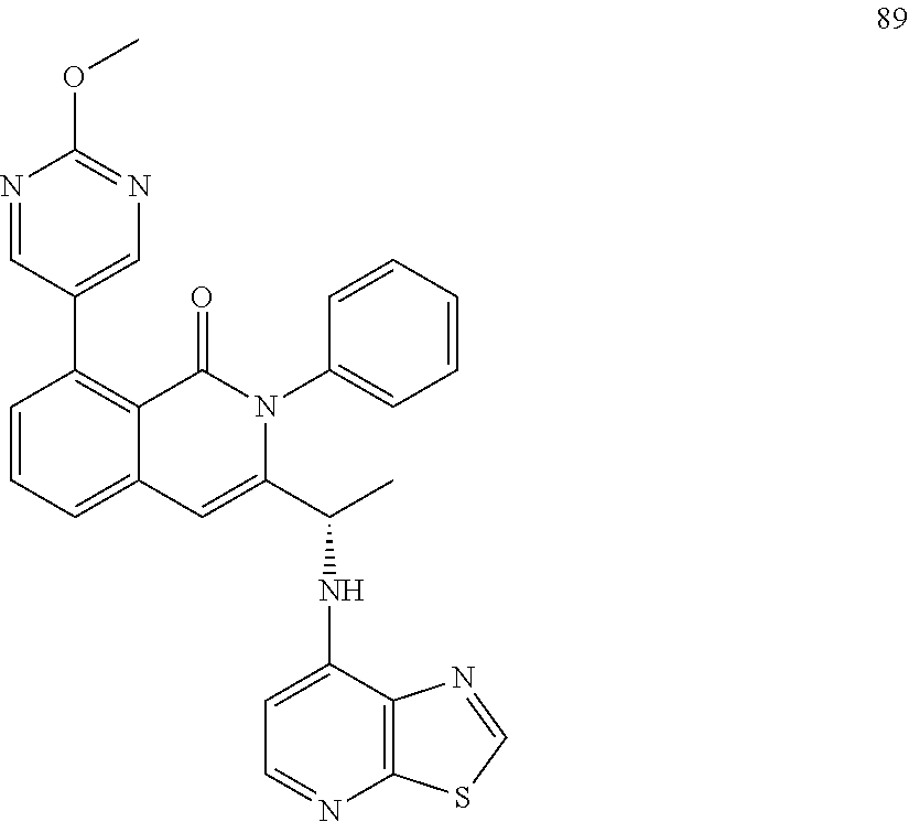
C1=CC=C2C(=C1C1=CN=C(OC)N=C1)C(=O)N(C1=CC=CC=C1)C(C(C)NC1=CC=NC3=C1N=CS3)=C2
